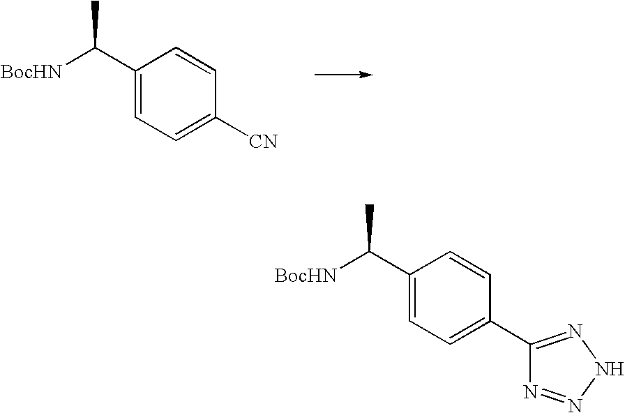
C1(C([BocHN])C)=CC=C([CN])C=C1.C1(C([BocHN])C)=CC=C(C2=NNN=N2)C=C1
